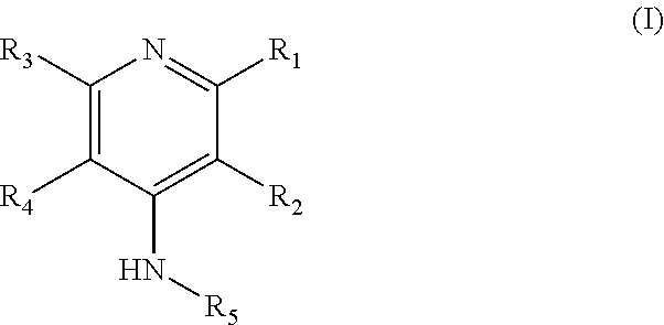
C1([R3])=C([R4])C(N[R5])=C([R2])C([R1])=N1
